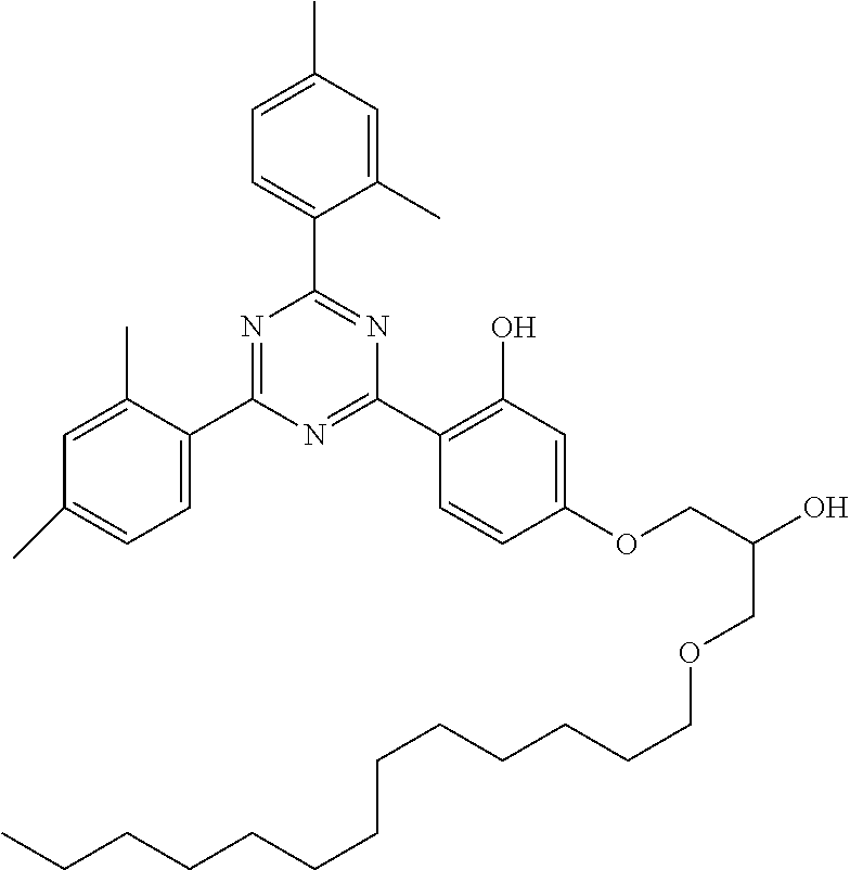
C1(C)=CC(C)=CC=C1C1=NC(C2=C(O)C=C(OCC(O)COCCCCCCCCCCCCC)C=C2)=NC(C2=CC=C(C)C=C2C)=N1
